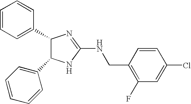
C1(C2C(C3=CC=CC=C3)NC(NCC3=C(F)C=C(Cl)C=C3)=N2)=CC=CC=C1
